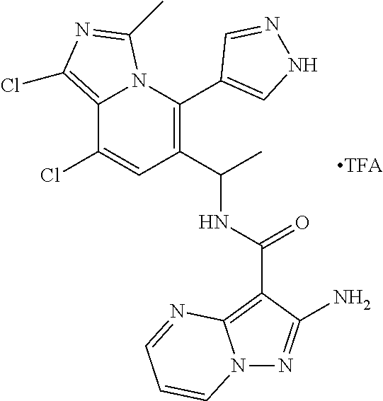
C12=C(Cl)N=C(C)N1C(C1=CNN=C1)=C(C(NC(C1=C3N(N=C1N)C=CC=N3)=O)C)C=C2Cl
